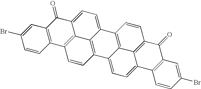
C12=C(C=CC(Br)=C1)C1=C3C(=CC=C4C3=C(C=C1)C1=CC=C3C5=C(C=CC4=C15)C(=O)C1=C3C=CC(Br)=C1)C2=O
